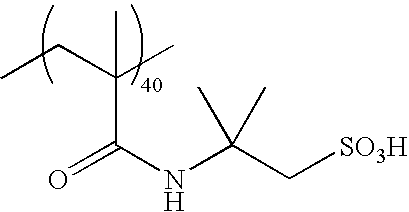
CC(CC)(C)C(NC(C[SO3H])(C)C)=O
